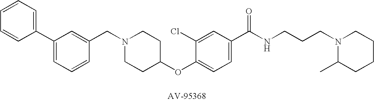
C1(CN2CCC(OC3=CC=C(C(NCCCN4C(C)CCCC4)=O)C=C3Cl)CC2)=CC(C2=CC=CC=C2)=CC=C1
